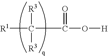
[R1]C([R3])([R3])C(=O)O[H]
